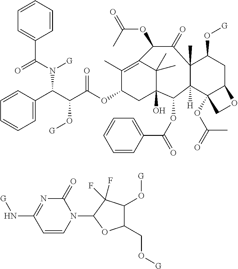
C1(C)=C2C(C)(C)C(O)(CC1OC(C(C(C1=CC=CC=C1)N(C(C1=CC=CC=C1)=O)[G])O[G])=O)C(OC(=O)C1=CC=CC=C1)C1([H])C(C)(C(=O)C2OC(=O)C)C(O[G])CC2C1(OC(=O)C)CO2.C1=CN(C2OC(CO[G])C(O[G])C2(F)F)C(=O)N=C1N[G]
